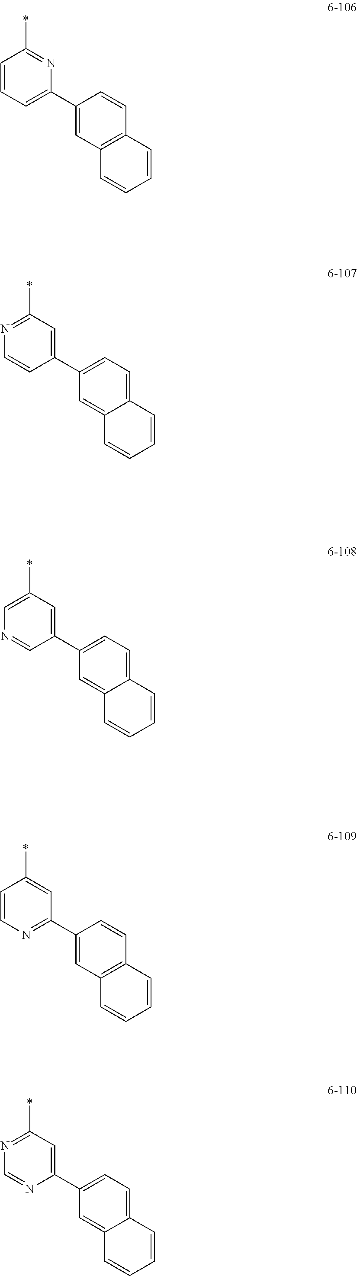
C1=CC=C(C2=CC3=C(C=C2)C=CC=C3)N=C1*.C1=CN=C(C2=CC3=C(C=C2)C=CC=C3)C=C1*.N1=C(*)C=C(C2=CC=C3C(=C2)C=CC=C3)N=C1.C1=C(*)C=C(C2=CC=C3C(=C2)C=CC=C3)C=N1.N1=C(*)C=C(C2=CC=C3C(=C2)C=CC=C3)C=C1
